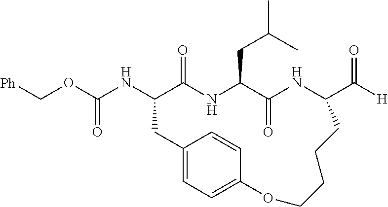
N(C1C(=O)NC(CC(C)C)C(=O)NC(C([H])=O)CCCCOC2=CC=C(C1)C=C2)C(OC[Ph])=O
